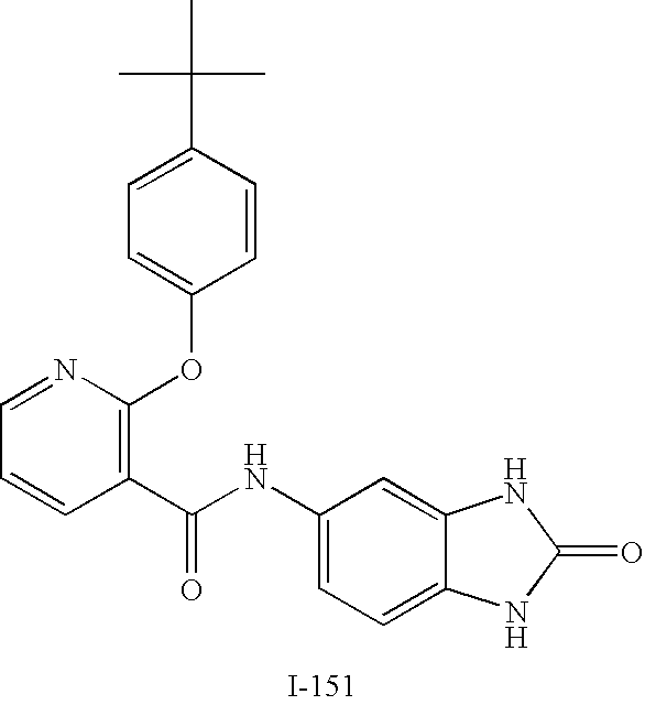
C1=NC(OC2=CC=C(C(C)(C)C)C=C2)=C(C(=O)NC2=CC=C3C(=C2)NC(=O)N3)C=C1
